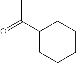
CC(=O)C1CCCCC1
